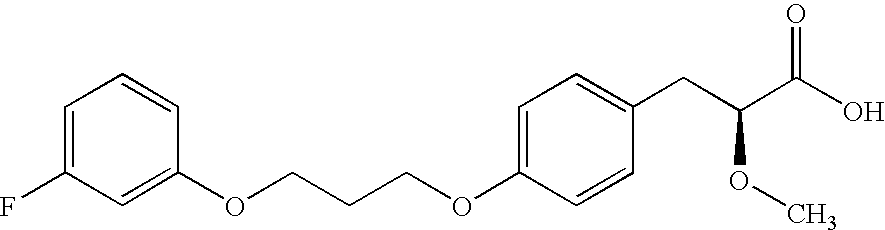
C1=C(OCCCOC2=CC=C(CC(C(O)=O)OC)C=C2)C=CC=C1F
